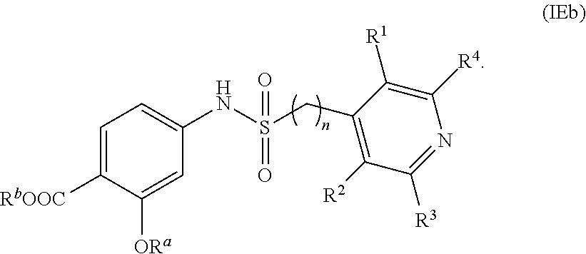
C1=C([RbOOC])C([ORa])=CC(NS(CC2=C([R2])C([R3])=NC([R4])=C2[R1])(=O)=O)=C1
